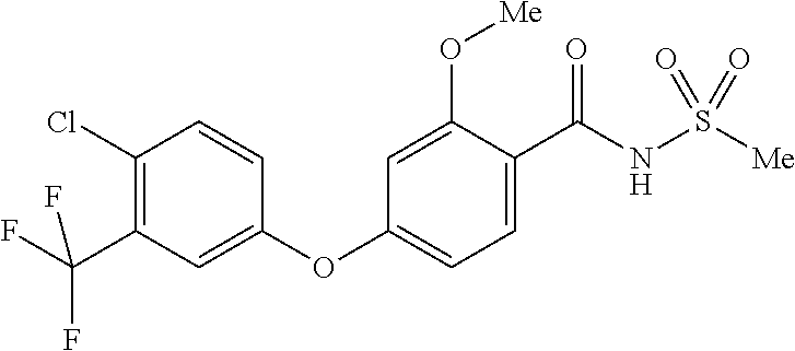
C1(Cl)=C(C(F)(F)F)C=C(OC2=CC=C(C(NS([Me])(=O)=O)=O)C(O[Me])=C2)C=C1
